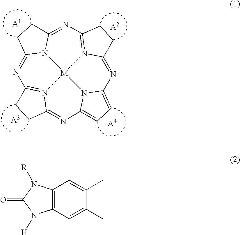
N1=C2N3C(=NC4=N5C(=NC6=CC=C7N6[M]35N3=C1CCC3=N7)CC4)CC2.C12=C(C=C(C)C(C)=C1)N([H])C(=O)N2[R]
